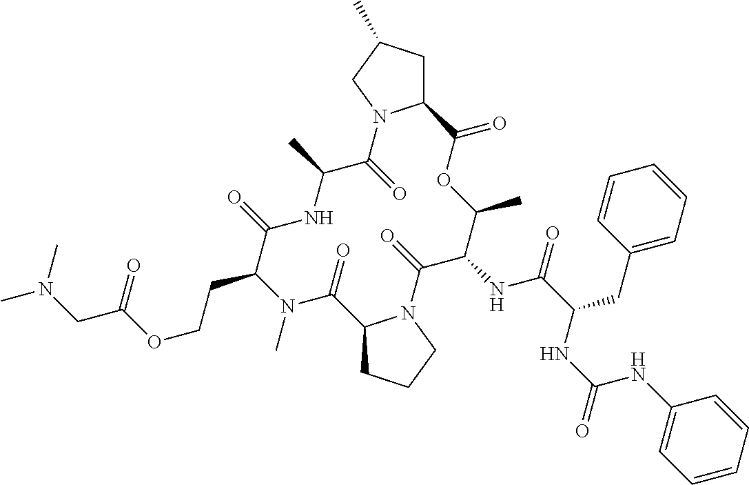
C12CC(C)CN1C(=O)C(C)NC(=O)C(CCOC(=O)CN(C)C)N(C)C(=O)C1CCCN1C(=O)C(NC(=O)C(CC1=CC=CC=C1)NC(=O)NC1=CC=CC=C1)C(C)OC2=O
